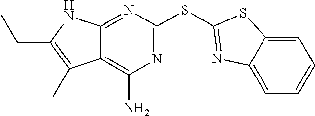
N1=C(SC2=NC3=CC=CC=C3S2)N=C2C(=C1N)C(C)=C(CC)N2
